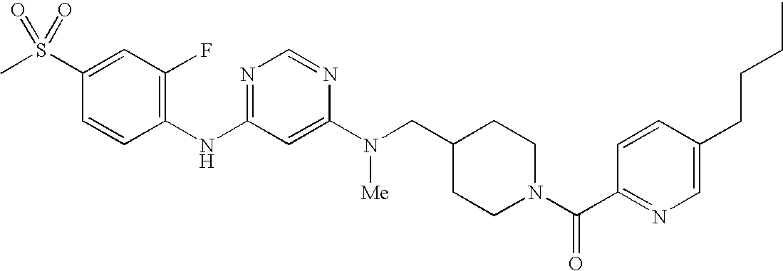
C1(S(C)(=O)=O)=CC(F)=C(NC2=NC=NC(N(CC3CCN(C(C4=NC=C(CCCC)C=C4)=O)CC3)[Me])=C2)C=C1
